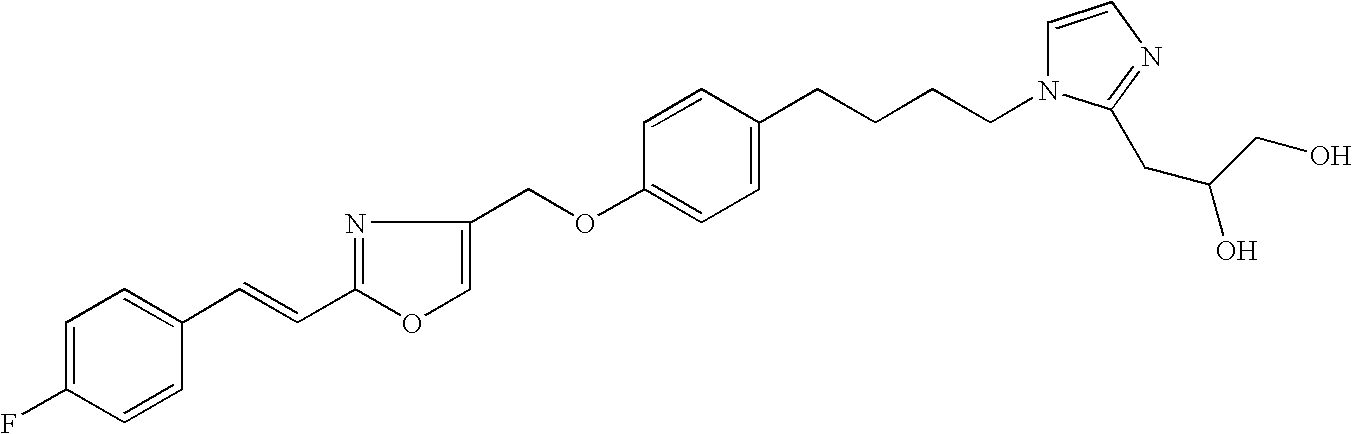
C1=C(F)C=CC(C=CC2=NC(COC3=CC=C(CCCCN4C=CN=C4CC(CO)O)C=C3)=CO2)=C1
